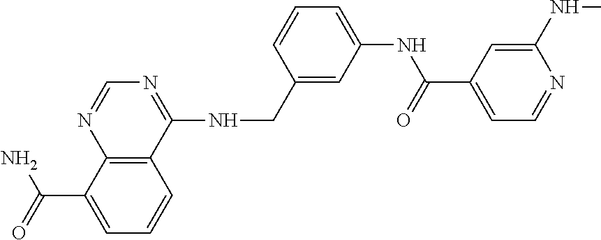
C1=C(C(=O)N)C2=C(C=C1)C(NCC1=CC(NC(C3=CC=NC(NC)=C3)=O)=CC=C1)=NC=N2
